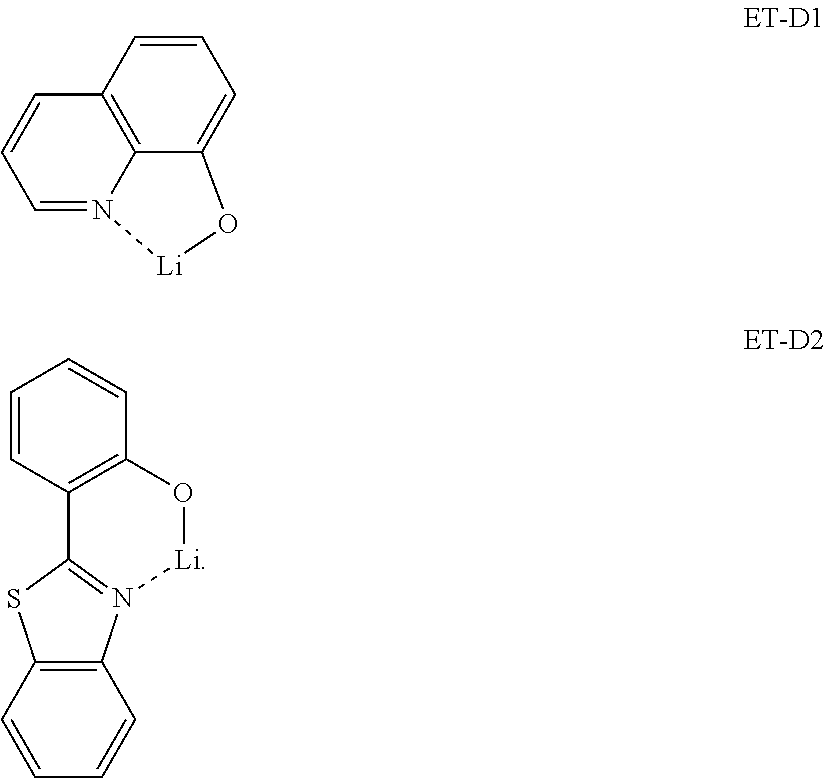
C12=C3C=CC=N1[Li]OC2=CC=C3.C1=CC=CC2=C1N1=C(S2)C2=C(C=CC=C2)O[Li]1
